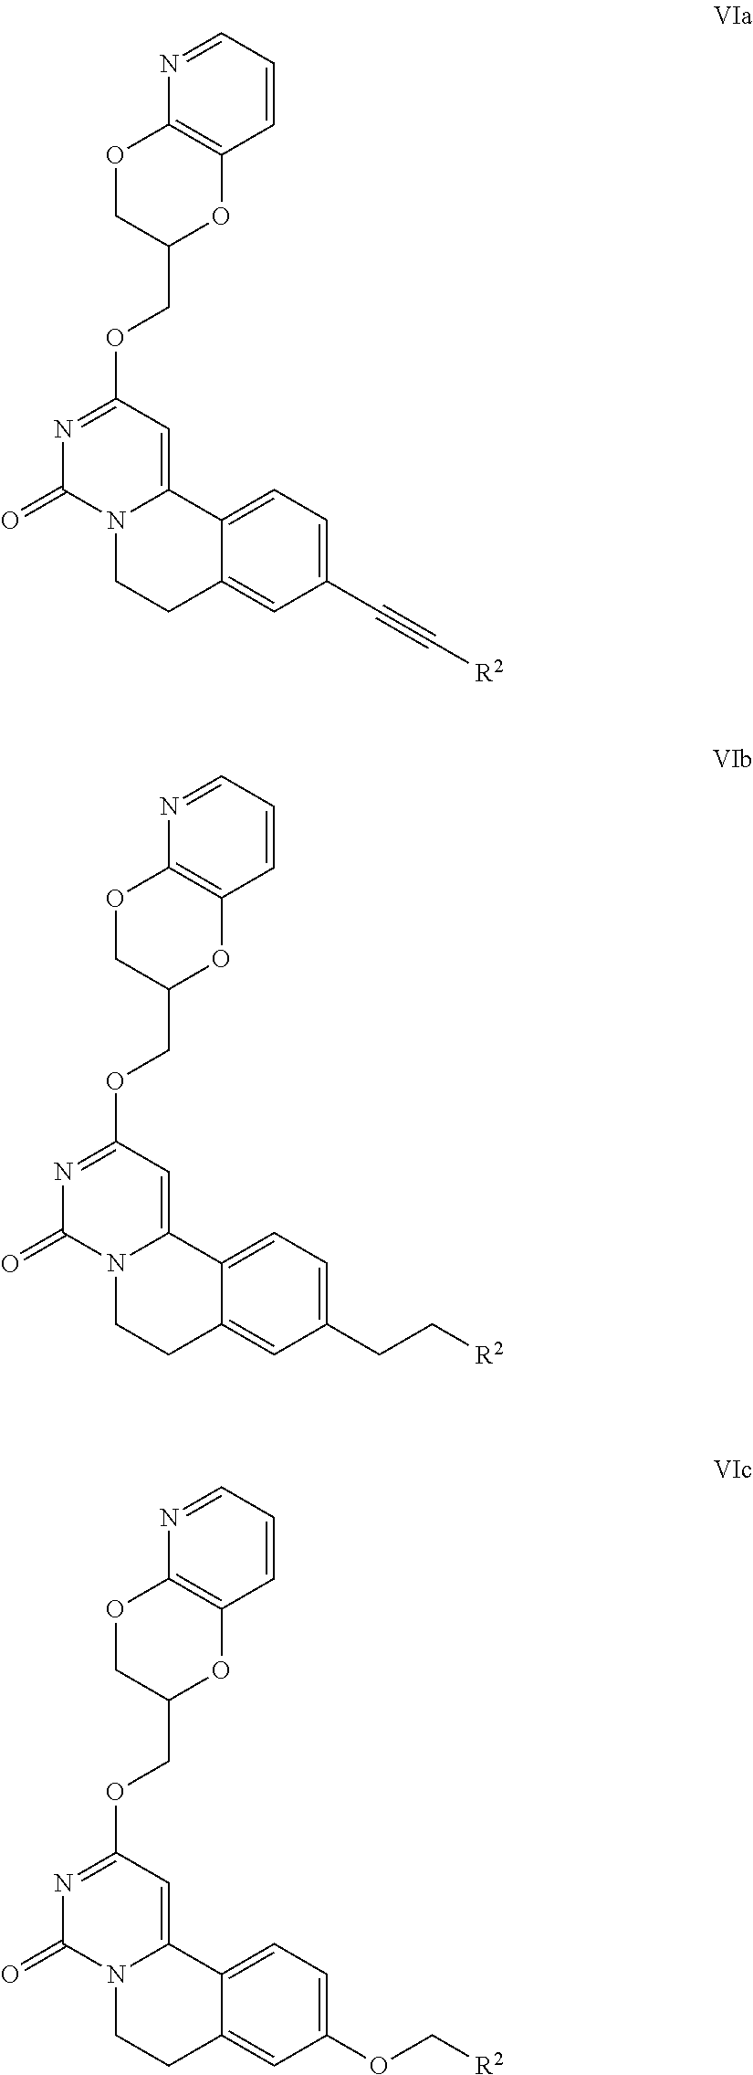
C1(COC2=NC(=O)N3C(=C2)C2=CC=C(C#C[R2])C=C2CC3)OC2=C(OC1)N=CC=C2.C1(COC2=NC(=O)N3C(=C2)C2=CC=C(CC[R2])C=C2CC3)OC2=C(OC1)N=CC=C2.C1(COC2=NC(=O)N3C(=C2)C2=CC=C(OC[R2])C=C2CC3)OC2=C(OC1)N=CC=C2
